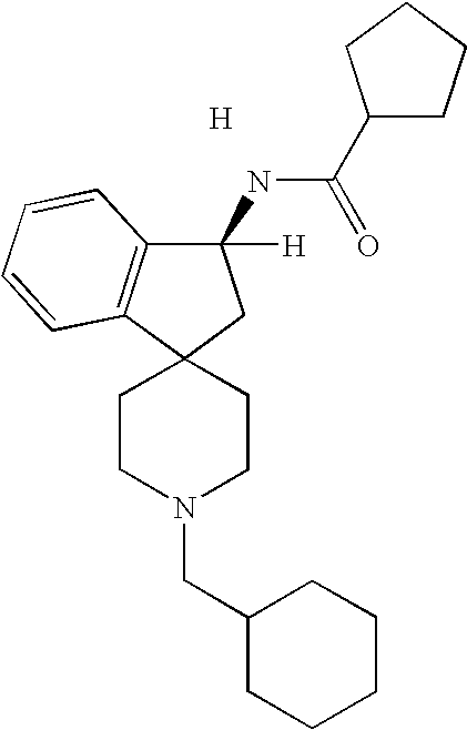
[H].C1CN(CC2CCCCC2)CCC12CC(NC(=O)C1CCCC1)([H])C1=C2C=CC=C1
